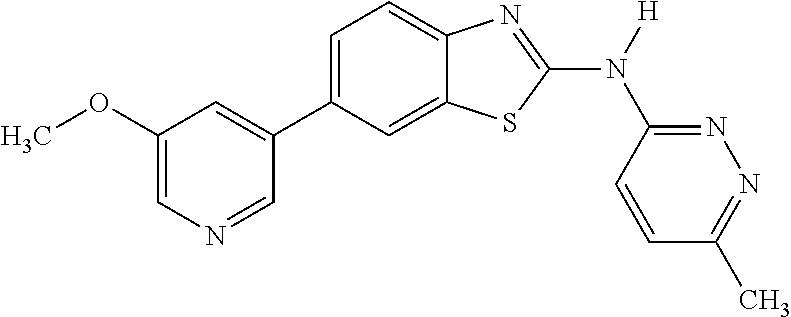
C1(OC)=CN=CC(C2=CC=C3C(=C2)SC(N([H])C2=NN=C(C)C=C2)=N3)=C1
